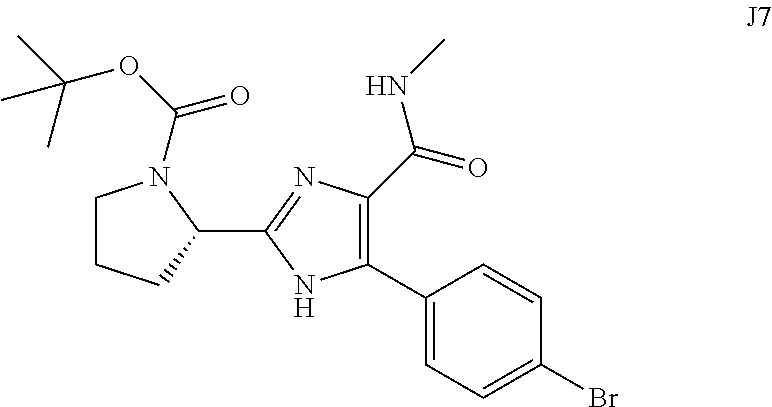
C1CCC(C2=NC(C(=O)NC)=C(C3=CC=C(Br)C=C3)N2)N1C(OC(C)(C)C)=O
